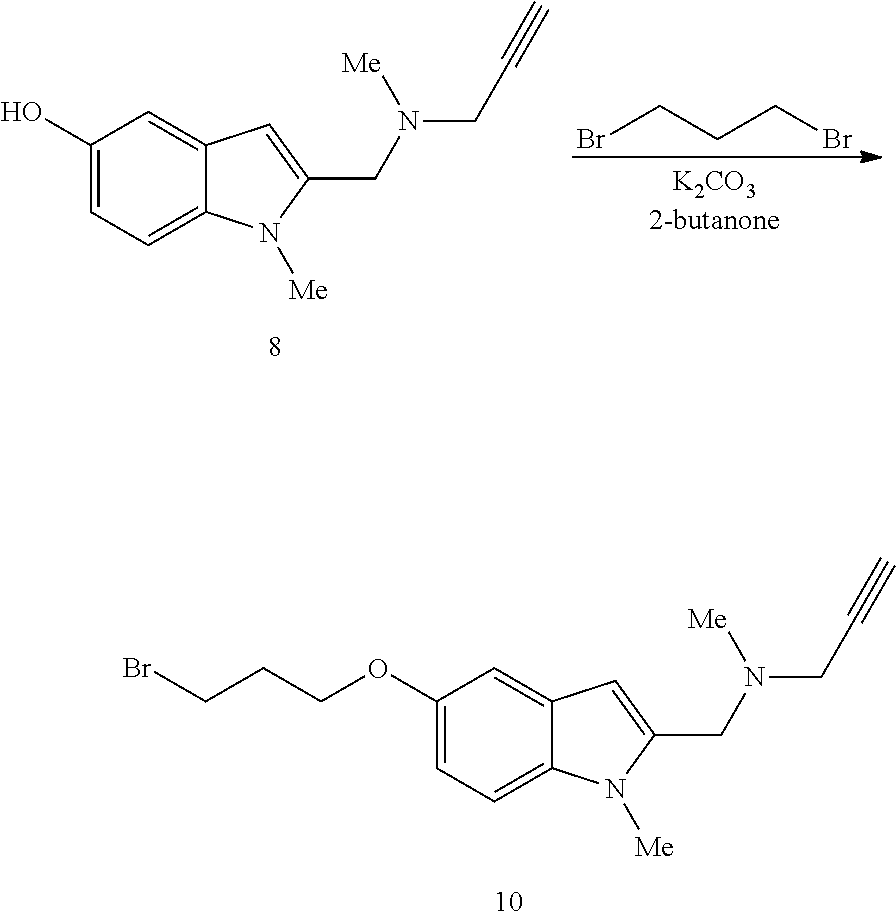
C1=C(OCCCBr)C=C2C(=C1)N([Me])C(CN(CC#C)[Me])=C2.C1=C(O)C=C2C(=C1)N([Me])C(CN(CC#C)[Me])=C2.C(CCBr)Br
